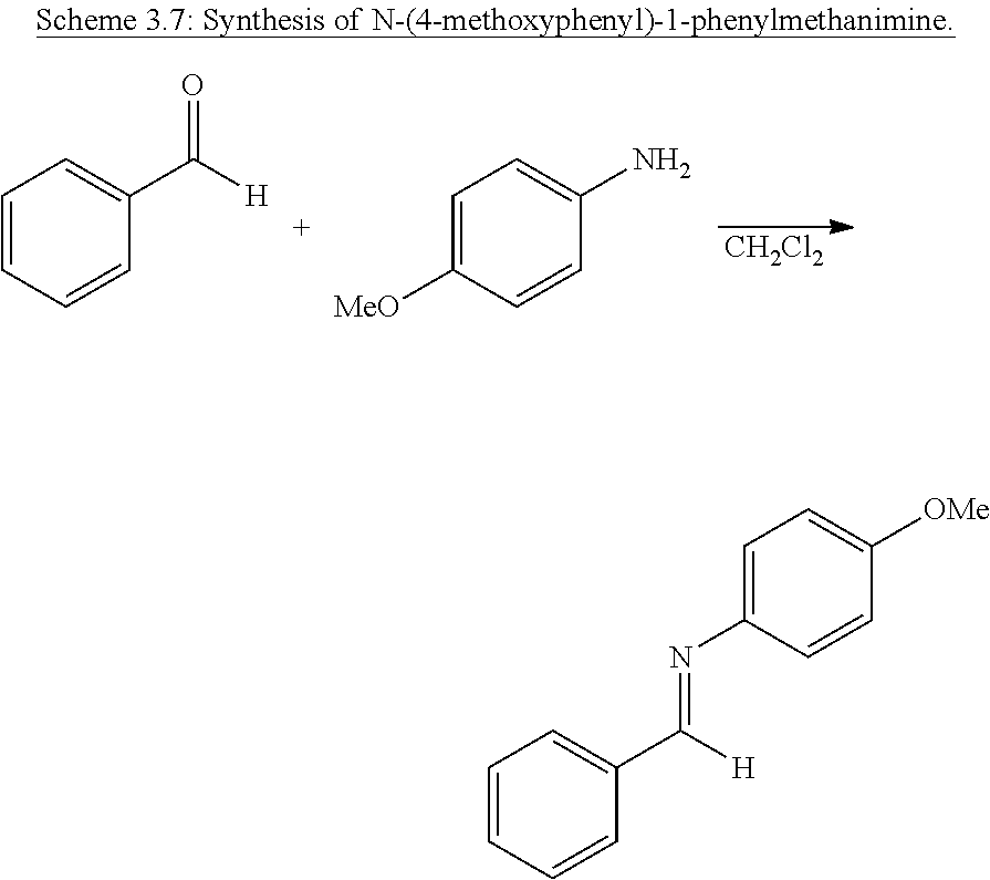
C1=CC=CC(C([H])=O)=C1.C1=C([MeO])C=CC(N)=C1.[CH2Cl2].C1=C(N=C(C2=CC=CC=C2)[H])C=CC([OMe])=C1
